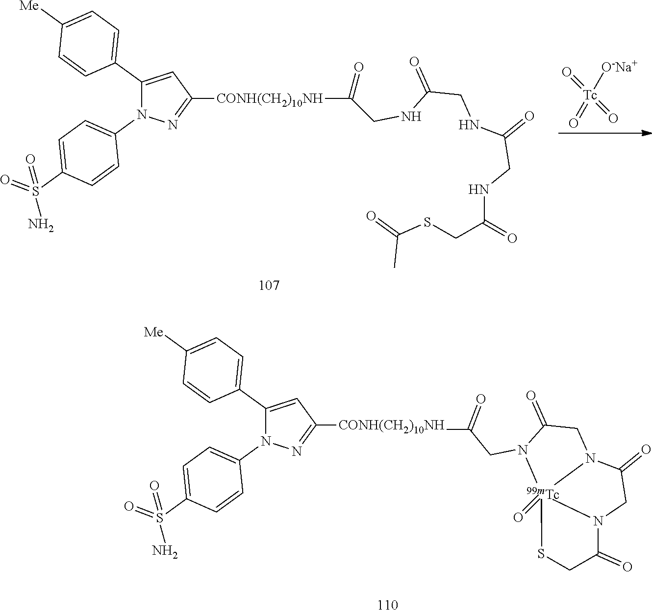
[CONH(CH2)10NH](C(=O)CN1C(=O)CN2C(=O)CN3C(=O)CS[Tc]231=O)C1=NN(C2=CC=C(S(=O)(=O)N)C=C2)C(C2=CC=C([Me])C=C2)=C1.[Tc](=O)(=O)(=O)[O-Na+].C(=O)(CNC(CNC(CSC(=O)C)=O)=O)NCC(=O)[CONH(CH2)10NH]C1=NN(C2=CC=C(S(=O)(=O)N)C=C2)C(C2=CC=C([Me])C=C2)=C1
